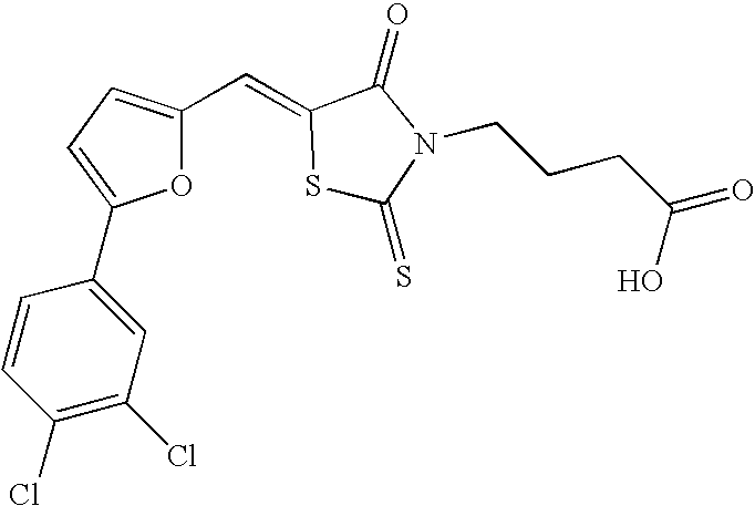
S1C(=S)N(CCCC(=O)O)C(=O)C1=CC1=CC=C(C2=CC(Cl)=C(Cl)C=C2)O1
